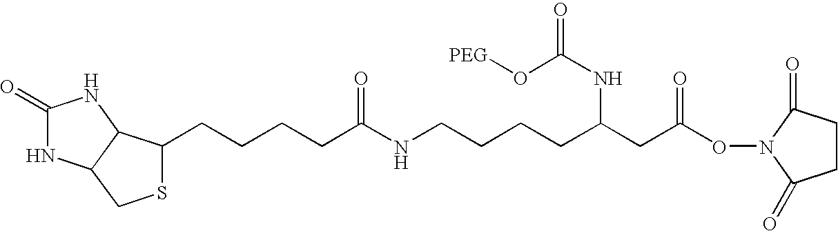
C1(CCCCC(NCCCCC(CC(ON2C(=O)CCC2=O)=O)NC(=O)O[PEG])=O)SCC2C1NC(=O)N2
